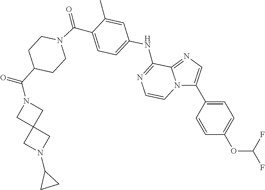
C1=C(C)C(C(N2CCC(C(=O)N3CC4(CN(C5CC5)C4)C3)CC2)=O)=CC=C1NC1=NC=CN2C(C3=CC=C(OC(F)F)C=C3)=CN=C21
